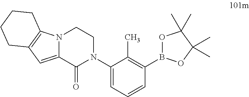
N12C(=CC3=C1CCCC3)C(=O)N(C1=CC=CC(B3OC(C)(C)C(C)(C)O3)=C1C)CC2
